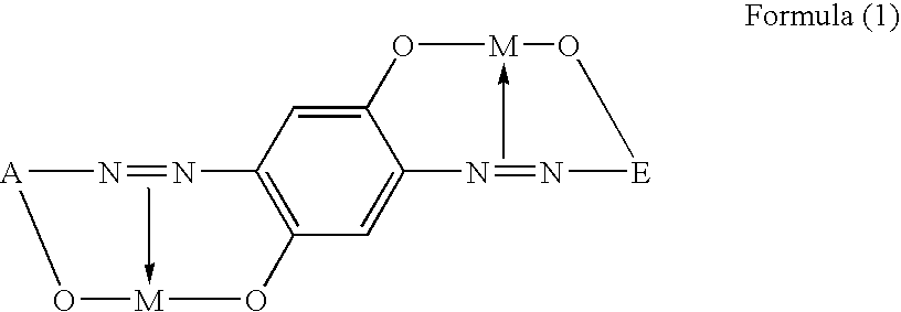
C12=CC3=C(C=C1N=N[E]O[M](-C)O2)O[M](-C)O[A]N=N3
